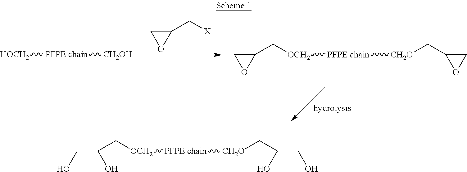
C1(C[X])CO1.[HOCH2][PFPE chain][CH2OH].C1(C[OCH2][PFPE chain][CH2O]CC2OC2)CO1.C(C(O)C[OCH2][PFPE chain][CH2O]CC(CO)O)O
